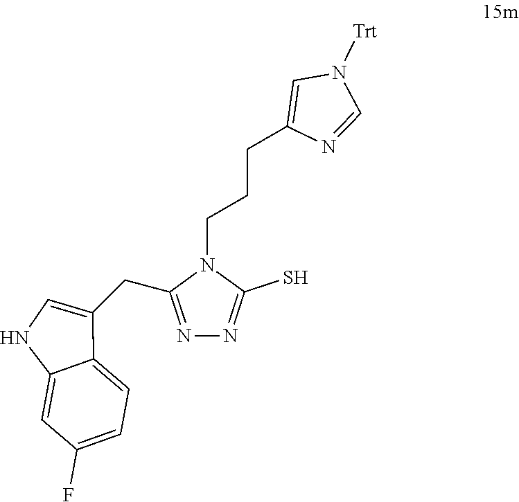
N1=C(S)N(CCCC2=CN([Trt])C=N2)C(CC2=CNC3=CC(F)=CC=C32)=N1
